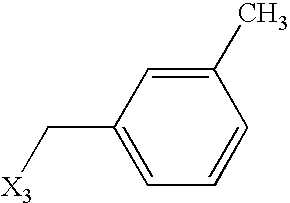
C1(C[X3])=CC=CC(C)=C1
